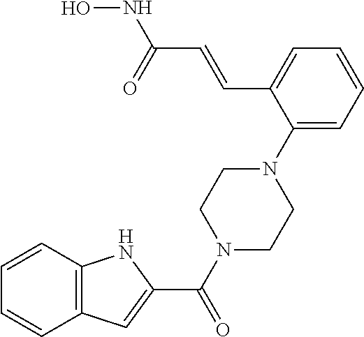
C1=C(C=CC(NO)=O)C(N2CCN(C(=O)C3=CC4=C(N3)C=CC=C4)CC2)=CC=C1
